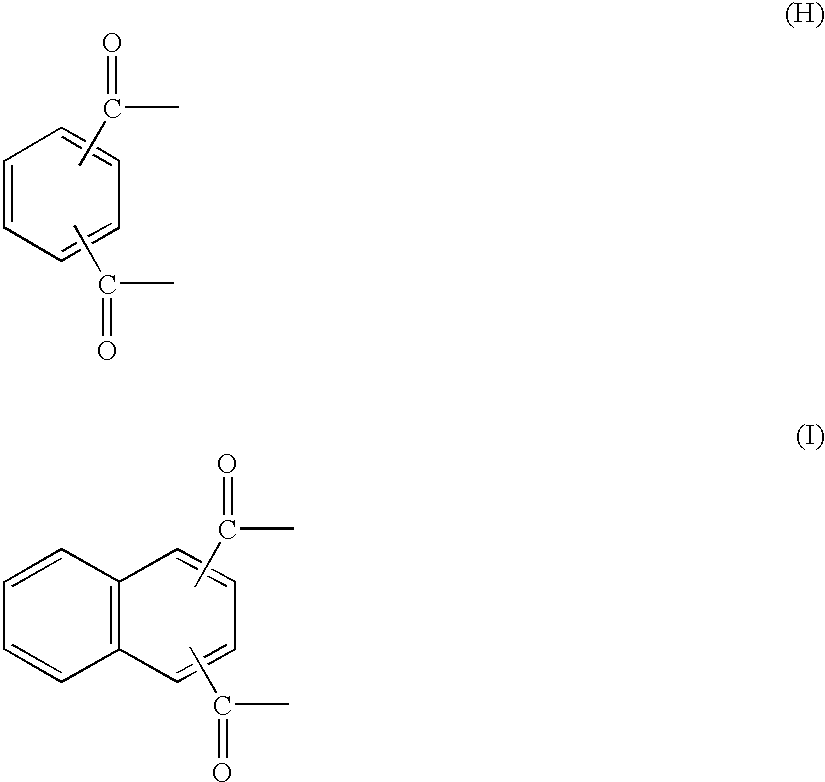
C1=CC=CC=C1.CC(C)=O.CC(C)=O.C12=C(C=CC=C1)C=CC=C2.CC(C)=O.CC(C)=O
